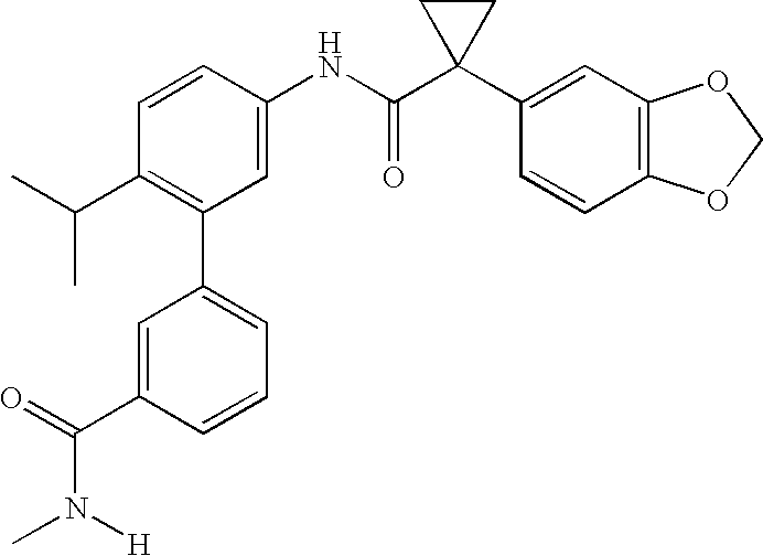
C1(C2=C(C(C)C)C=CC(NC(C3(C4=CC5=C(C=C4)OCO5)CC3)=O)=C2)=CC=CC(C(=O)N([H])C)=C1
